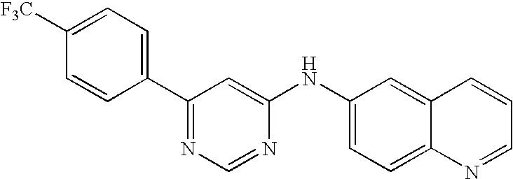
[F3C]C1=CC=C(C2=NC=NC(NC3=CC=C4C(=C3)C=CC=N4)=C2)C=C1
